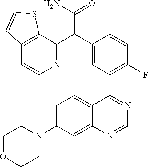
C12=CC(N3CCOCC3)=CC=C1C(C1=C(F)C=CC(C(C3=NC=CC4=C3SC=C4)C(N)=O)=C1)=NC=N2
